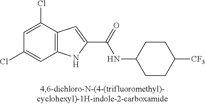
C12=C(C(Cl)=CC(Cl)=C1)C=C(C(=O)NC1CCC([CF3])CC1)N2
